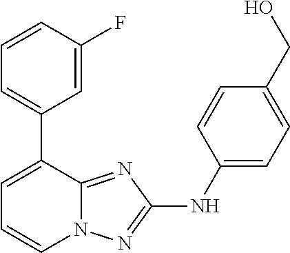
C1(C2=CC=CN3C2=NC(NC2=CC=C(CO)C=C2)=N3)=CC=CC(F)=C1
